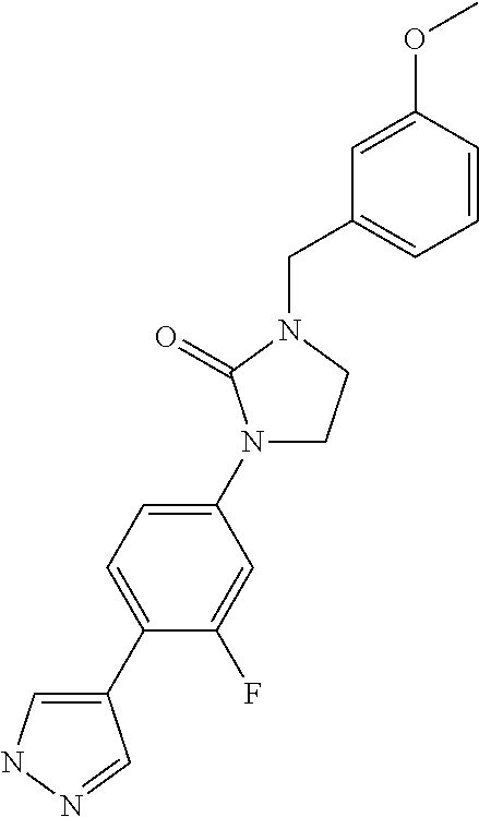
C1(C2=CC=C(N3CCN(CC4=CC=CC(OC)=C4)C3=O)C=C2F)=CNN=C1
